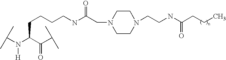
C(N(C(C(C(C)C)=O)CCCCNC(CN1CCN(CCNC(CCC)=O)CC1)=O)[H])(C)C
